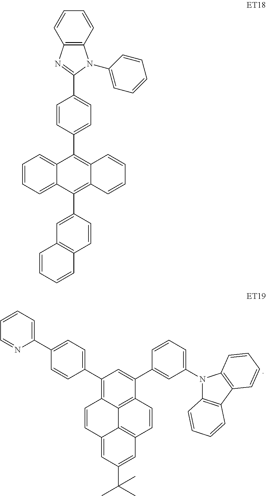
C12=C(C3=CC=C(C4=CC=CC=N4)C=C3)C=C(C3=CC(N4C5=C(C6=C4C=CC=C6)C=CC=C5)=CC=C3)C3=C1C1=C(C=C3)C=C(C(C)(C)C)C=C1C=C2.C12=CC=CC=C1C(C1=CC3=C(C=C1)C=CC=C3)=C1C(=C2C2=CC=C(C3=NC4=C(N3C3=CC=CC=C3)C=CC=C4)C=C2)C=CC=C1
